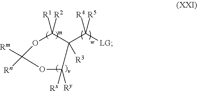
O1C([R1])([R2])C(C([LG])([R4])[R5])([R3])C([Rx])([Ry])OC1([Rm])[Rn]
